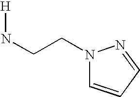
[H]NCCN1C=CC=N1
